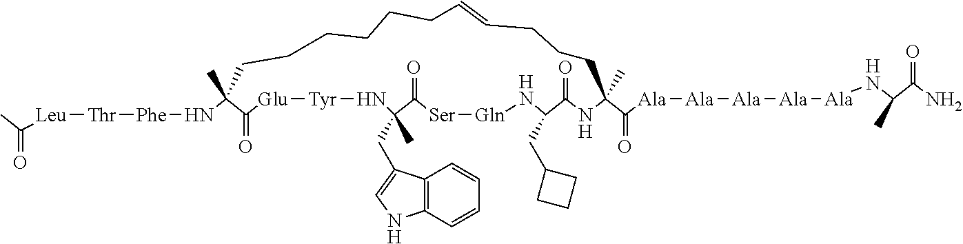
C(=O)(C)[Leu][Thr][Phe]NC1(C)C(=O)[Glu][Tyr]NC(CC2=CNC3=C2C=CC=C3)(C)C(=O)[Ser][Gln]NC(CC2CCC2)C(=O)NC(C([Ala][Ala][Ala][Ala][Ala]NC(C(=O)N)C)=O)(C)CCCC=CCCCCCC1
